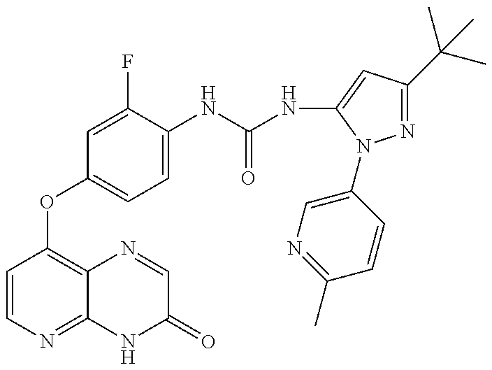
C1=CN=C2C(=C1OC1=CC=C(NC(=O)NC3=CC(C(C)(C)C)=NN3C3=CN=C(C)C=C3)C(F)=C1)N=CC(=O)N2
